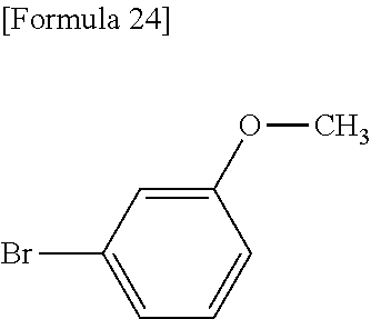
C1(OC)=CC(Br)=CC=C1
